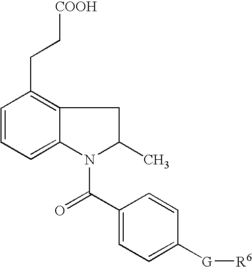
C1=CC=C2C(=C1CC[COOH])CC(C)N2C(C1=CC=C([G][R6])C=C1)=O
